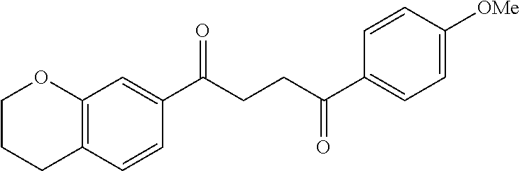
C12=C(C=CC(C(CCC(C3=CC=C([OMe])C=C3)=O)=O)=C1)CCCO2
